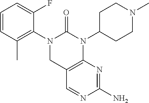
C1=CC(C)=C(N2C(=O)N(C3CCN(C)CC3)C3=C(C2)C=NC(N)=N3)C(F)=C1
